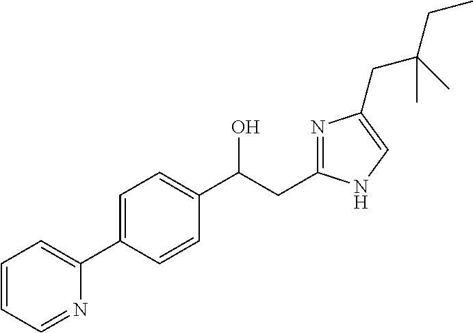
C1=C(C2=CC=CC=N2)C=CC(C(CC2=NC(CC(CC)(C)C)=CN2)O)=C1
